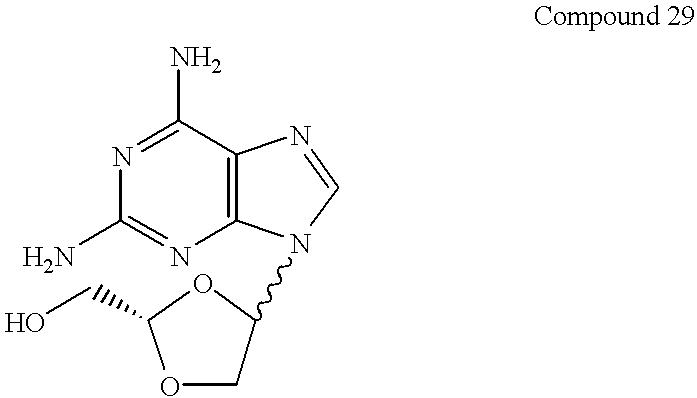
O1CC(N2C3=C(C(N)=NC(N)=N3)N=C2)OC1CO
